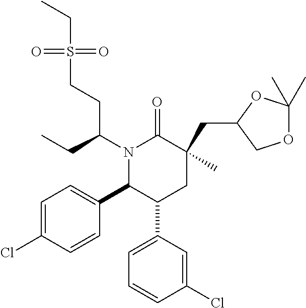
N1(C(CC)CCS(=O)(=O)CC)C(C2=CC=C(Cl)C=C2)C(C2=CC=CC(Cl)=C2)CC(C)(CC2COC(C)(C)O2)C1=O
